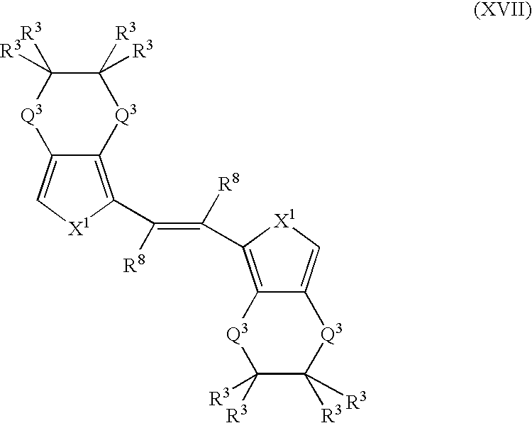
C12=C(C(=C(C3=C4C(=C[X1]3)[Q3]C([R3])([R3])C([R3])([R3])[Q3]4)[R8])[R8])[X1]C=C1[Q3]C([R3])([R3])C([R3])([R3])[Q3]2
